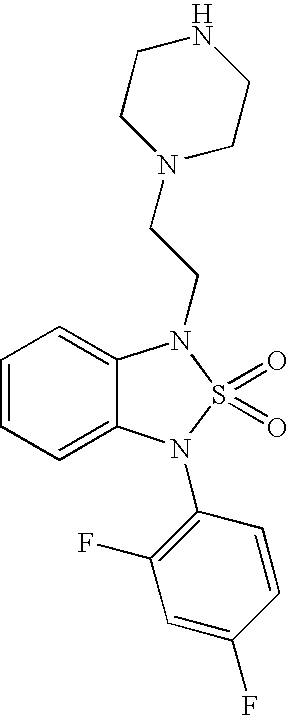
C1=CC=C2C(=C1)N(CCN1CCNCC1)S(=O)(=O)N2C1=C(F)C=C(F)C=C1
